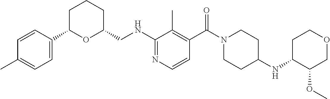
N(C1=NC=CC(C(N2CCC(NC3C(OC)COCC3)CC2)=O)=C1C)CC1CCCC(C2=CC=C(C)C=C2)O1
